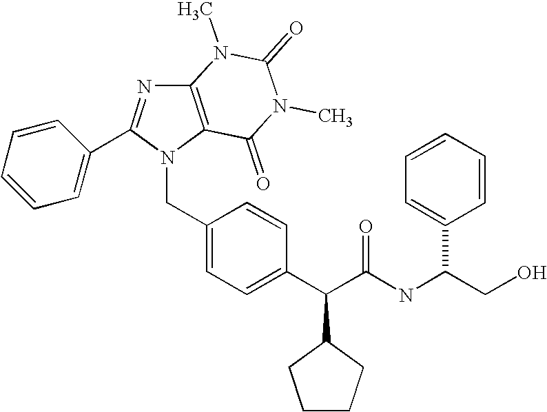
C12=C(N(CC3=CC=C(C(C(NC(CO)C4=CC=CC=C4)=O)C4CCCC4)C=C3)C(C3=CC=CC=C3)=N1)C(=O)N(C)C(=O)N2C
